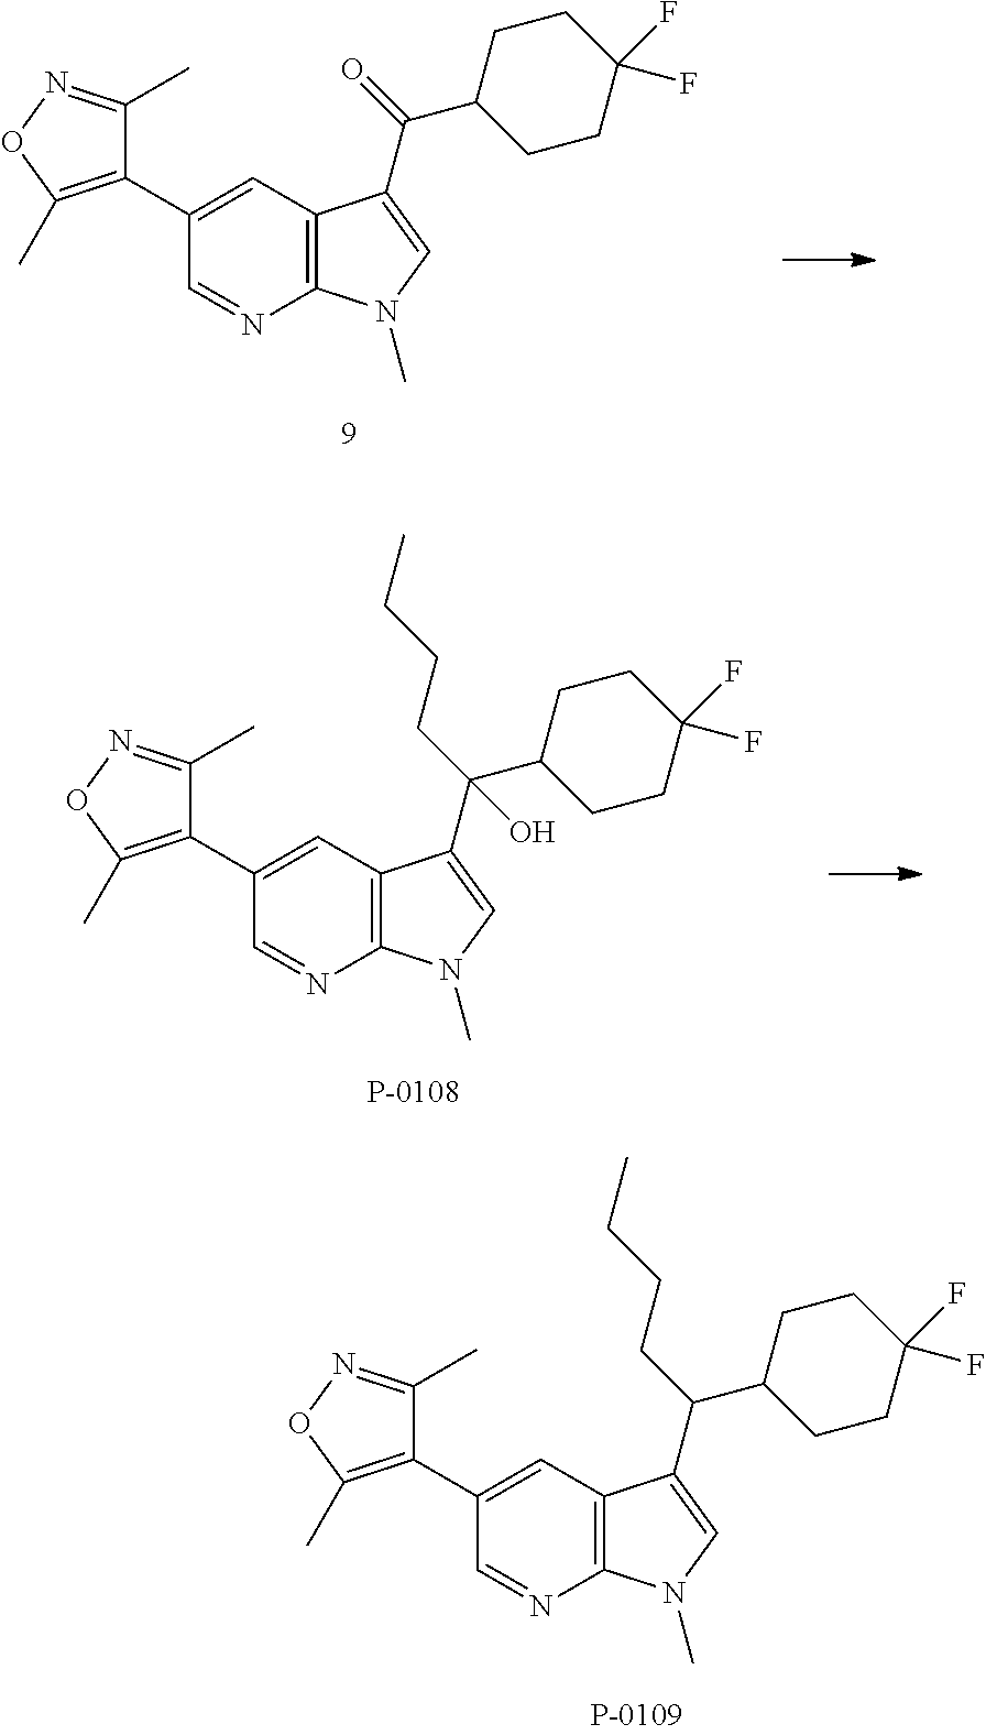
C12=C(C=C(C3=C(C)ON=C3C)C=N1)C(C(C1CCC(F)(F)CC1)=O)=CN2C.C12=C(C=C(C3=C(C)ON=C3C)C=N1)C(C(C1CCC(F)(F)CC1)(CCCC)O)=CN2C.C12=C(C=C(C3=C(C)ON=C3C)C=N1)C(C(C1CCC(F)(F)CC1)CCCC)=CN2C
